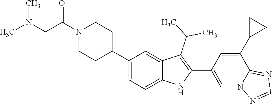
N1(C(CN(C)C)=O)CCC(C2=CC=C3C(=C2)C(C(C)C)=C(C2=CN4C(=NC=N4)C(C4CC4)=C2)N3)CC1
